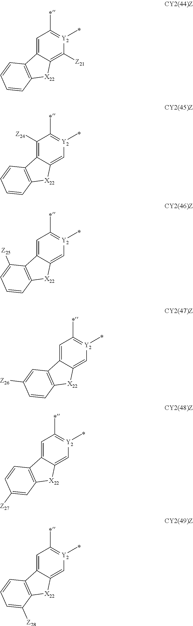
C1=C2C(=C([Z21])[Y2](C)=C1C)[X22]C1=C2C=CC=C1.C1([Z24])=C2C(=C[Y2](C)=C1C)[X22]C1=C2C=CC=C1.C1=C2C(=C[Y2](C)=C1C)[X22]C1=C2C([Z25])=CC=C1.C1=C2C(=C[Y2](C)=C1C)[X22]C1=C2C=C([Z26])C=C1.C1=C2C(=C[Y2](C)=C1C)[X22]C1=C2C=CC([Z27])=C1.C1=C2C(=C[Y2](C)=C1C)[X22]C1=C2C=CC=C1[Z28]
